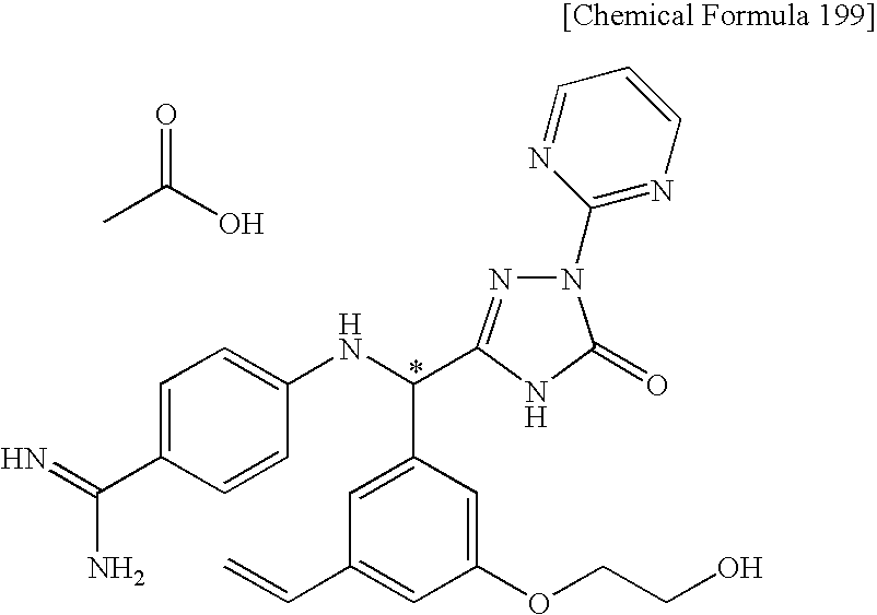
CC(O)=O.C1=C(C(=N)N)C=CC(NC(C2=CC(C=C)=CC(OCCO)=C2)C2=NN(C3=NC=CC=N3)C(=O)N2)=C1
